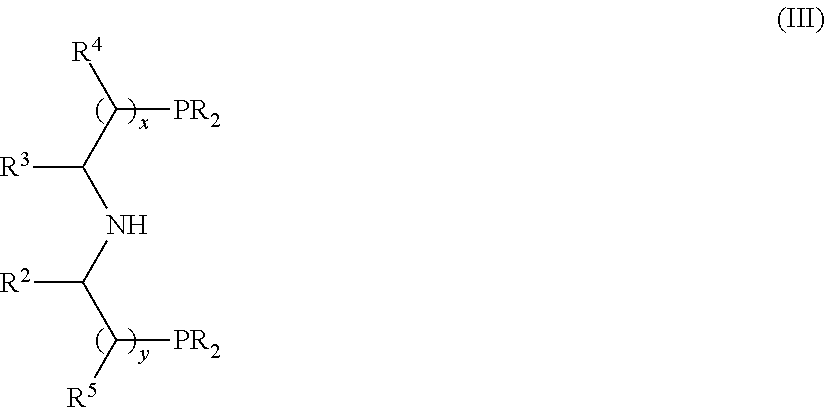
[PR2]C(C(NC(C([R5])[PR2])[R2])[R3])[R4]
